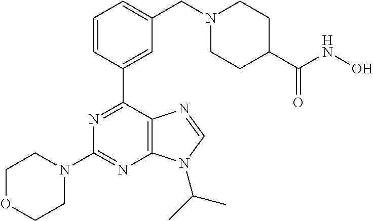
C1=CC(C2=NC(N3CCOCC3)=NC3=C2N=CN3C(C)C)=CC(CN2CCC(C(NO)=O)CC2)=C1
